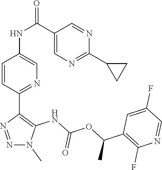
N1(C)N=NC(C2=NC=C(NC(C3=CN=C(C4CC4)N=C3)=O)C=C2)=C1NC(OC(C1=C(F)N=CC(F)=C1)C)=O
